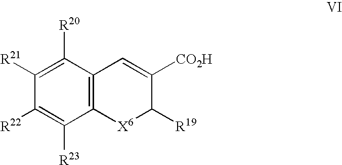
C1([R20])=C([R21])C([R22])=C([R23])C2=C1C=C([CO2H])C([R19])[X6]2
